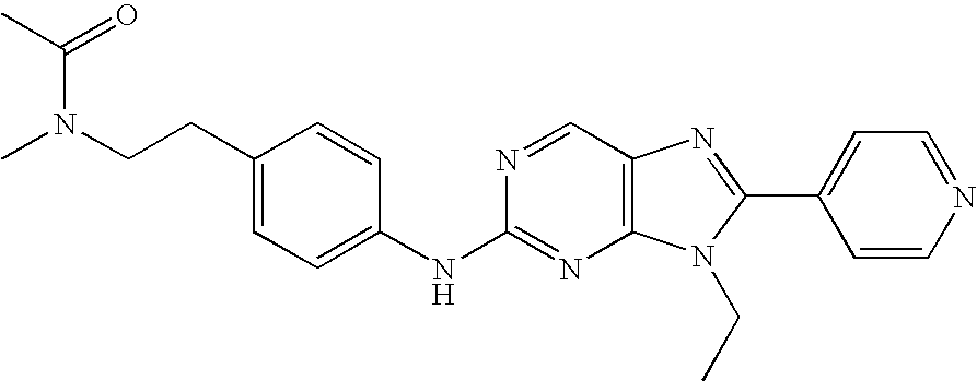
C1(CCN(C)C(C)=O)=CC=C(NC2=NC3=C(C=N2)N=C(C2=CC=NC=C2)N3CC)C=C1
